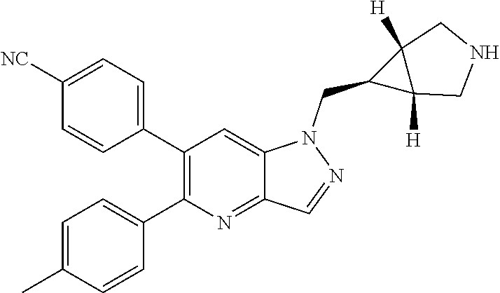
C1=C(C)C=CC(C2=C(C3=CC=C([NC])C=C3)C=C3C(=N2)C=NN3CC2C3([H])C2([H])CNC3)=C1
